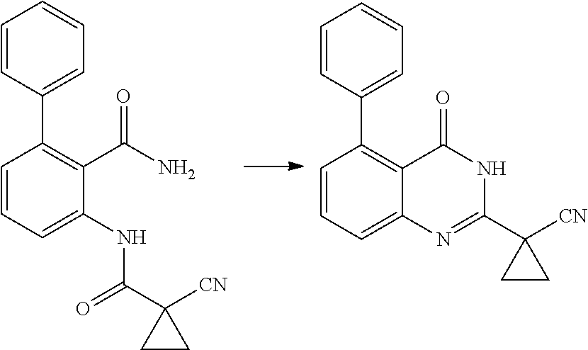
C1=CC(C2=C3C(=CC=C2)N=C(C2([CN])CC2)NC3=O)=CC=C1.C1=CC(C2=C(C(N)=O)C(NC(C3([CN])CC3)=O)=CC=C2)=CC=C1
